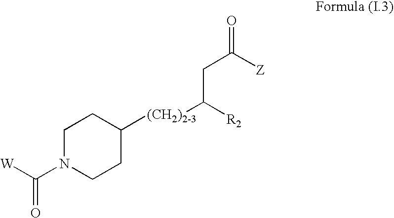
C1N(C([W])=O)CCC([(CH2)2-3]C(CC(=O)[Z])[R2])C1
